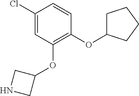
C1(OC2CCCC2)=C(OC2CNC2)C=C(Cl)C=C1
